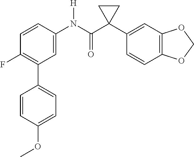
C1(C2=C(F)C=CC(N(C(C3(C4=CC5=C(C=C4)OCO5)CC3)=O)[H])=C2)=CC=C(OC)C=C1
